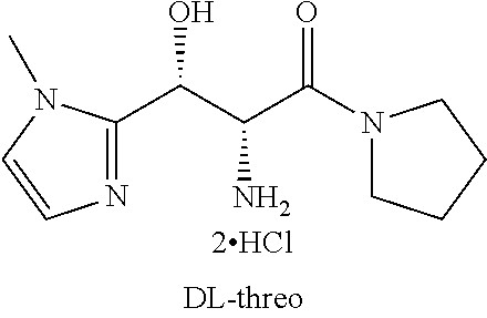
C(C(C(N1CCCC1)=O)N)(O)C1=NC=CN1C.[2HCl]
